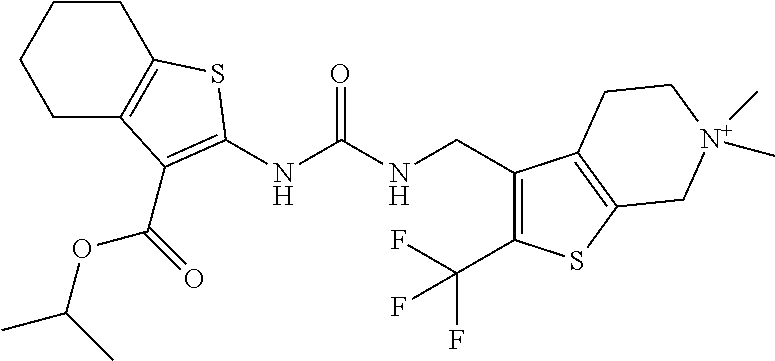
C1C2=C(CCC1)SC(NC(NCC1=C(C(F)(F)F)SC3=C1CC[N+](C)(C)C3)=O)=C2C(OC(C)C)=O
